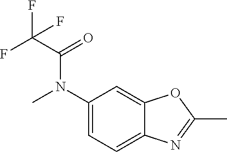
C1(N(C(C(F)(F)F)=O)C)=CC=C2C(=C1)OC(C)=N2
